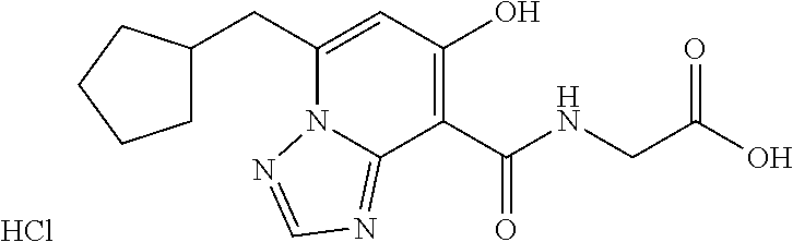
C1C(CC2=CC(O)=C(C(NCC(O)=O)=O)C3=NC=NN23)CCC1.Cl
